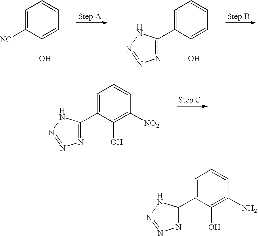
C1=C([NC])C(O)=CC=C1.C1=C(C2=NN=NN2)C(O)=CC=C1.C1=C(C2=NN=NN2)C(O)=C([NO2])C=C1.C1=C(C2=NN=NN2)C(O)=C(N)C=C1
